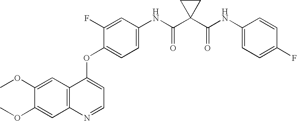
C12=C(C=C(OC)C(OC)=C1)C(OC1=CC=C(NC(C3(C(NC4=CC=C(F)C=C4)=O)CC3)=O)C=C1F)=CC=N2
